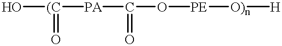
O[(C]([PA]C(O[PE][O)n][H])=O)=O
